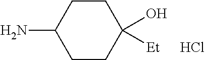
C1(N)CCC(O)([Et])CC1.Cl
